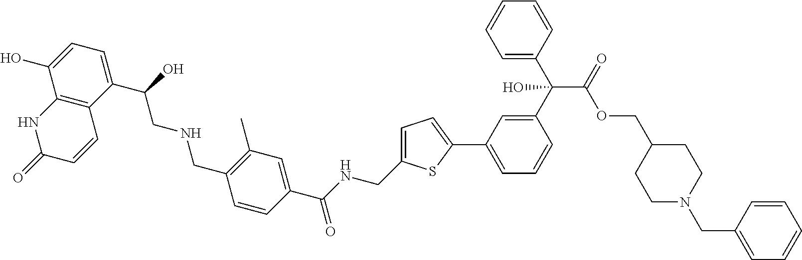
C1(C(CNCC2=C(C)C=C(C(NCC3=CC=C(C4=CC=CC(C(C5=CC=CC=C5)(C(OCC5CCN(CC6=CC=CC=C6)CC5)=O)O)=C4)S3)=O)C=C2)O)=CC=C(O)C2=C1C=CC(=O)N2
